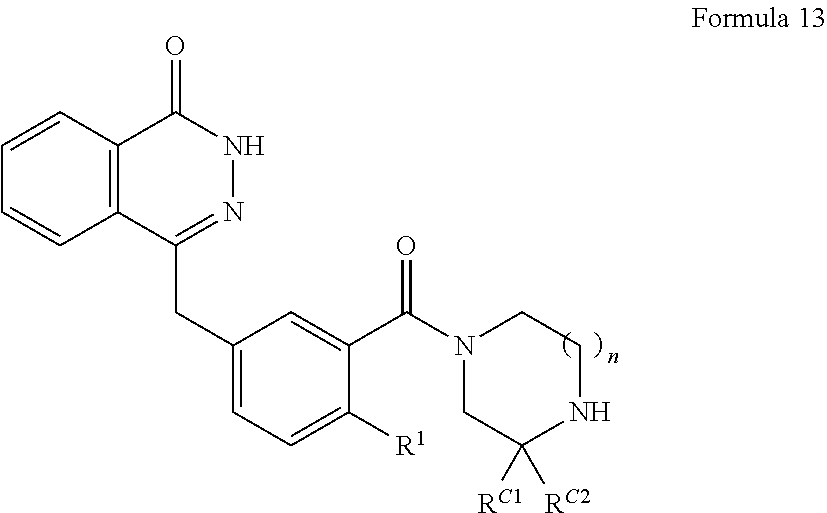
C1=CC2=C(C=C1)C(CC1=CC=C([R1])C(C(N3CC([RC1])([RC2])NCC3)=O)=C1)=NNC2=O
